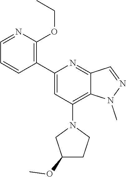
N1(C)N=CC2=NC(C3=C(OCC)N=CC=C3)=CC(N3CC(OC)CC3)=C12
